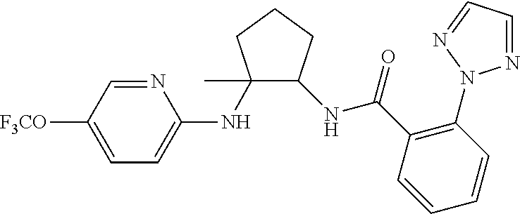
C1(NC2=CC=C([F3CO])C=N2)(C)C(NC(=O)C2=C(N3N=CC=N3)C=CC=C2)CCC1
